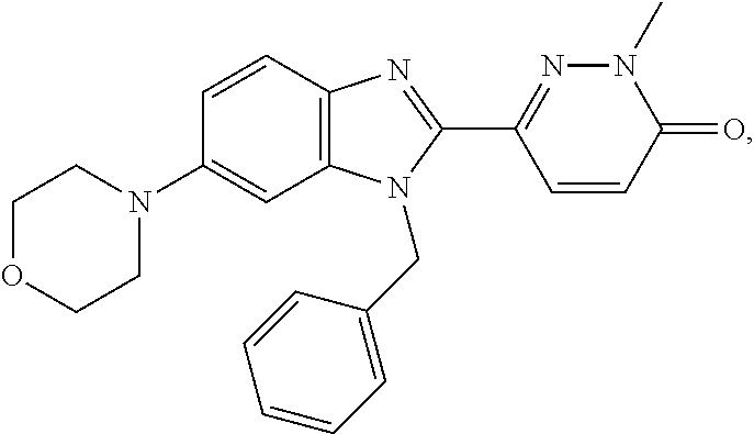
C1OCCN(C2=CC3=C(C=C2)N=C(C2=NN(C)C(=O)C=C2)N3CC2=CC=CC=C2)C1
